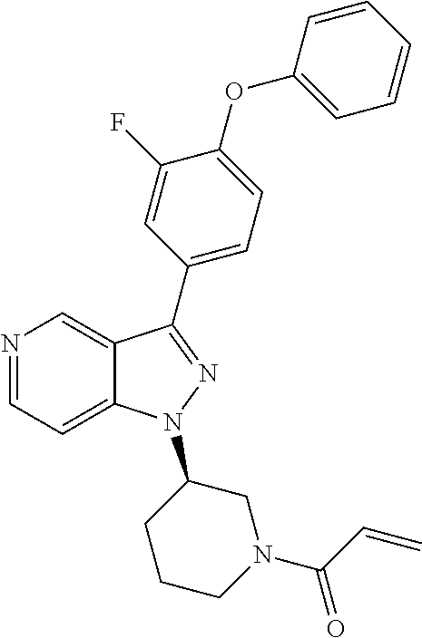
N1=CC=C2C(=C1)C(C1=CC=C(OC3=CC=CC=C3)C(F)=C1)=NN2C1CCCN(C(=O)C=C)C1
